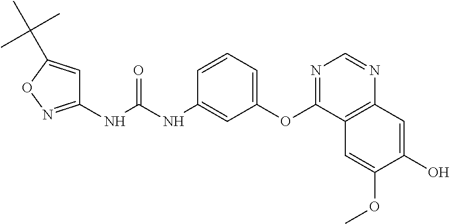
C1(NC(NC2=CC(OC3=NC=NC4=C3C=C(OC)C(O)=C4)=CC=C2)=O)=NOC(C(C)(C)C)=C1
